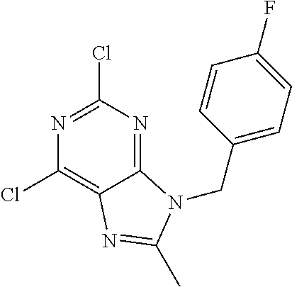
C1(Cl)=C2C(=NC(Cl)=N1)N(CC1=CC=C(F)C=C1)C(C)=N2
